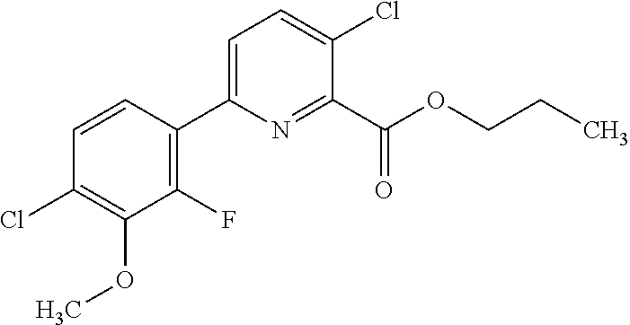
COC1=C(Cl)C=CC(C2=CC=C(Cl)C(C(OCCC)=O)=N2)=C1F
